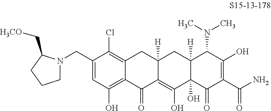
C1(CN2CCCC2C[H3CO])=CC(O)=C2C(=C1Cl)CC1([H])C(=C(O)C3(O)C([H])(C1)C(N(C)C)C(O)=C(C(N)=O)C3=O)C2=O
